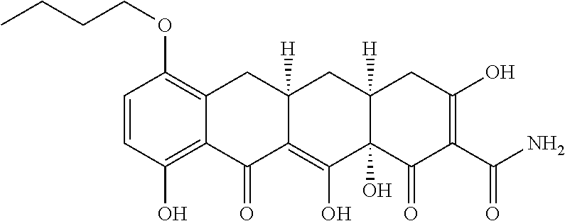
C1=CC(O)=C2C(=C1OCCCC)CC1([H])C(=C(O)C3(O)C([H])(C1)CC(O)=C(C(N)=O)C3=O)C2=O
